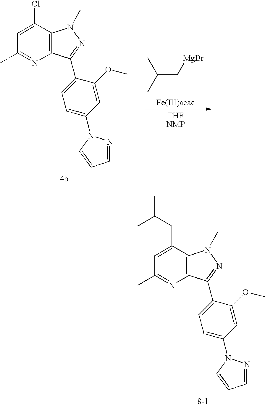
C1(C2=NN(C)C3=C2N=C(C)C=C3CC(C)C)=CC=C(N2N=CC=C2)C=C1OC.C1(C2=NN(C)C3=C2N=C(C)C=C3Cl)=CC=C(N2N=CC=C2)C=C1OC.C(C[MgBr])(C)C
